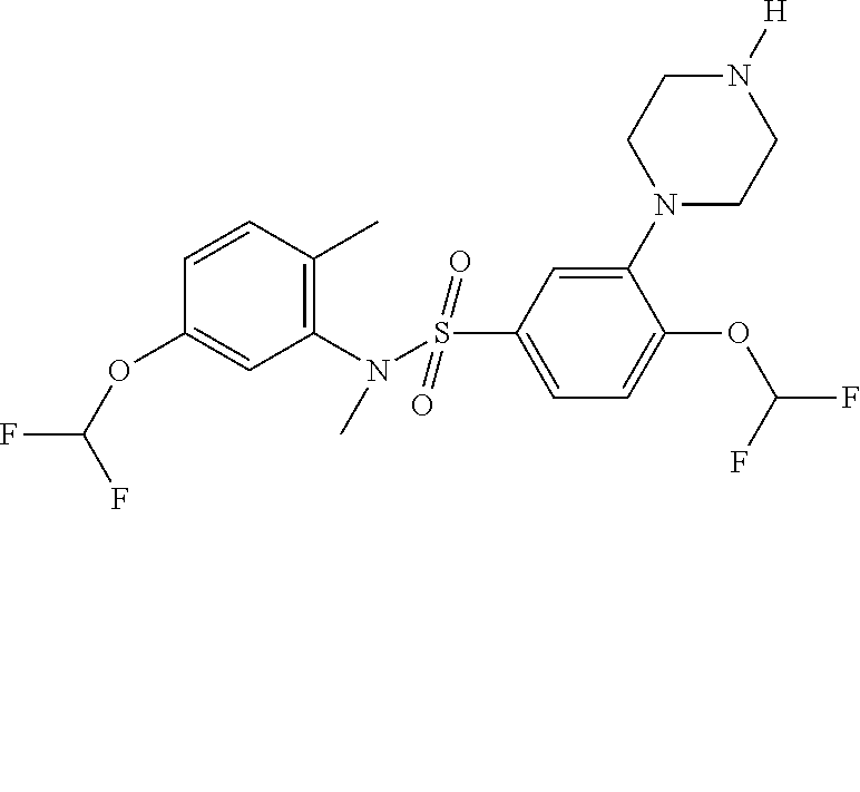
C1(N(S(C2=CC=C(OC(F)F)C(N3CCN([H])CC3)=C2)(=O)=O)C)=C(C)C=CC(OC(F)F)=C1
